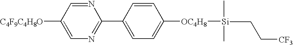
CCC[CF3].[C4F9C4H8O]C1=CN=C(C2=CC=C([OC4H8][Si](C)C)C=C2)N=C1
